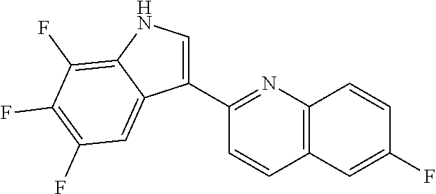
C12=C(C=C(F)C=C1)C=CC(C1=CNC3=C(F)C(F)=C(F)C=C13)=N2
